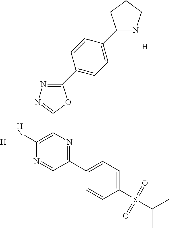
[H].C1(C2=CC=C(C3NCCC3)C=C2)=NN=C(C2=C(N)N=CC(C3=CC=C(S(C(C)C)(=O)=O)C=C3)=N2)O1.[H]
